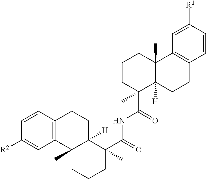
C1=CC2=C(C=C1[R2])C1(C)C([H])(CC2)C(C)(C(NC(=O)C2(C)C3([H])C(C)(CCC2)C2=C(CC3)C=CC([R1])=C2)=O)CCC1
